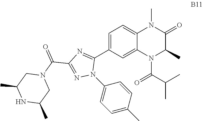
C1=C(C2=NC(C(=O)N3CC(C)NC(C)C3)=NN2C2=CC=C(C)C=C2)C=C2C(=C1)N(C)C(=O)C(C)N2C(C(C)C)=O
